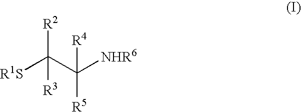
[R1S]C(C([NHR6])([R4])[R5])([R2])[R3]
